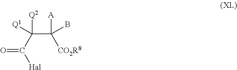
[Hal]C(C(C([CO2R8])(B)[A])([Q1])[Q2])=O
